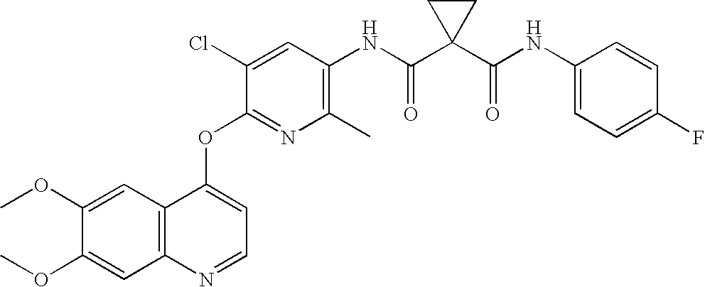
C12=C(C=C(OC)C(OC)=C1)C(OC1=NC(C)=C(NC(C3(C(NC4=CC=C(F)C=C4)=O)CC3)=O)C=C1Cl)=CC=N2
